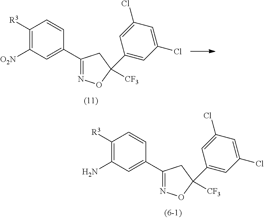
C1([R3])=C(N)C=C(C2=NOC(C3=CC(Cl)=CC(Cl)=C3)([CF3])C2)C=C1.C1([R3])=C([O2N])C=C(C2=NOC(C3=CC(Cl)=CC(Cl)=C3)([CF3])C2)C=C1
